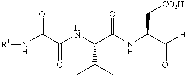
[R1]NC(C(NC(C(NC(C([H])=O)C[CO2H])=O)C(C)C)=O)=O
